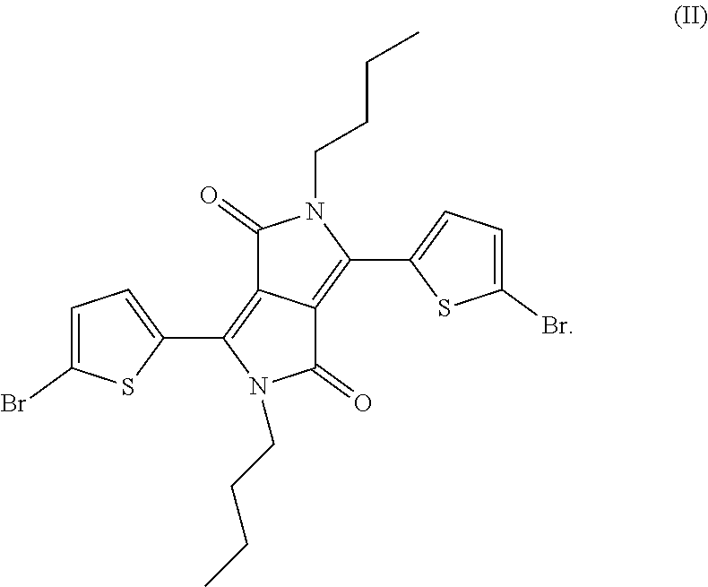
C1=C(Br)SC(C2=C3C(=C(C4=CC=C(Br)S4)N(CCCC)C3=O)C(=O)N2CCCC)=C1
